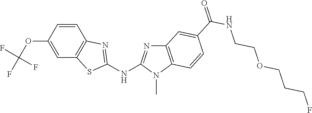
C1(OC(F)(F)F)=CC2=C(C=C1)N=C(NC1=NC3=C(N1C)C=CC(C(NCCOCCCF)=O)=C3)S2
